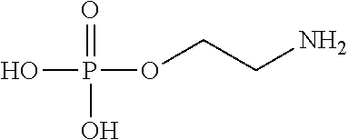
OP(=O)(O)OCCN
